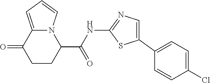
C1CC(C(=O)NC2=NC=C(C3=CC=C(Cl)C=C3)S2)N2C(=CC=C2)C1=O
